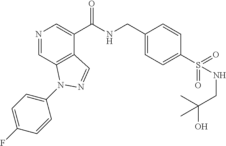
N1=CC2=C(C(C(NCC3=CC=C(S(=O)(=O)NCC(C)(O)C)C=C3)=O)=C1)C=NN2C1=CC=C(F)C=C1
